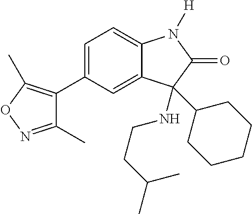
C1=C(C2=C(C)ON=C2C)C=C2C(=C1)N([H])C(=O)C2(C1CCCCC1)NCCC(C)C
